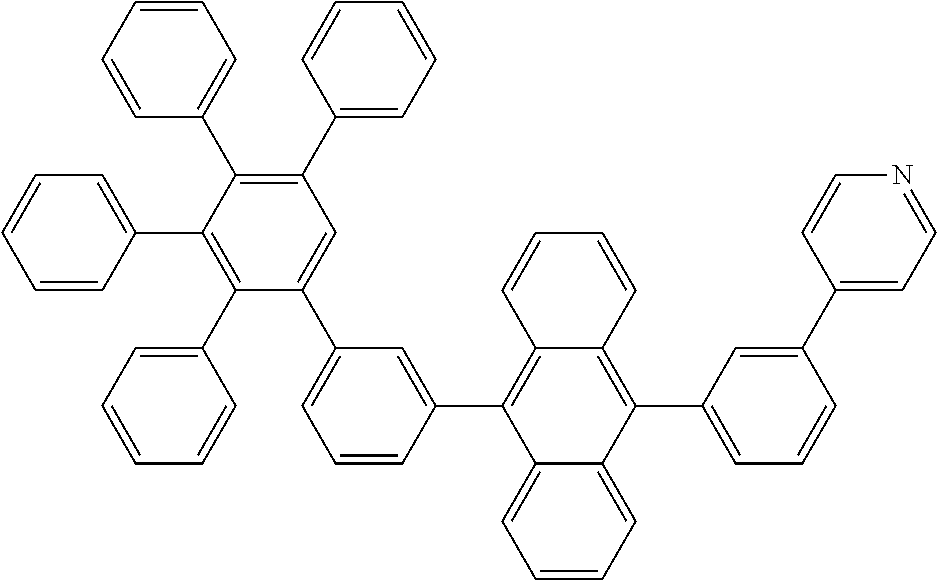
C1(C2=CC=CC=C2)=C(C2=CC=CC=C2)C(C2=CC=CC=C2)=C(C2=CC=CC=C2)C=C1C1=CC=CC(C2=C3C(=C(C4=CC=CC(C5=CC=NC=C5)=C4)C4=CC=CC=C24)C=CC=C3)=C1
